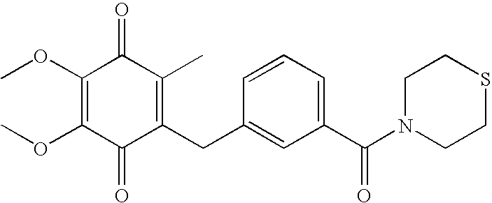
C1(=O)C(CC2=CC(C(N3CCSCC3)=O)=CC=C2)=C(C)C(=O)C(OC)=C1OC
